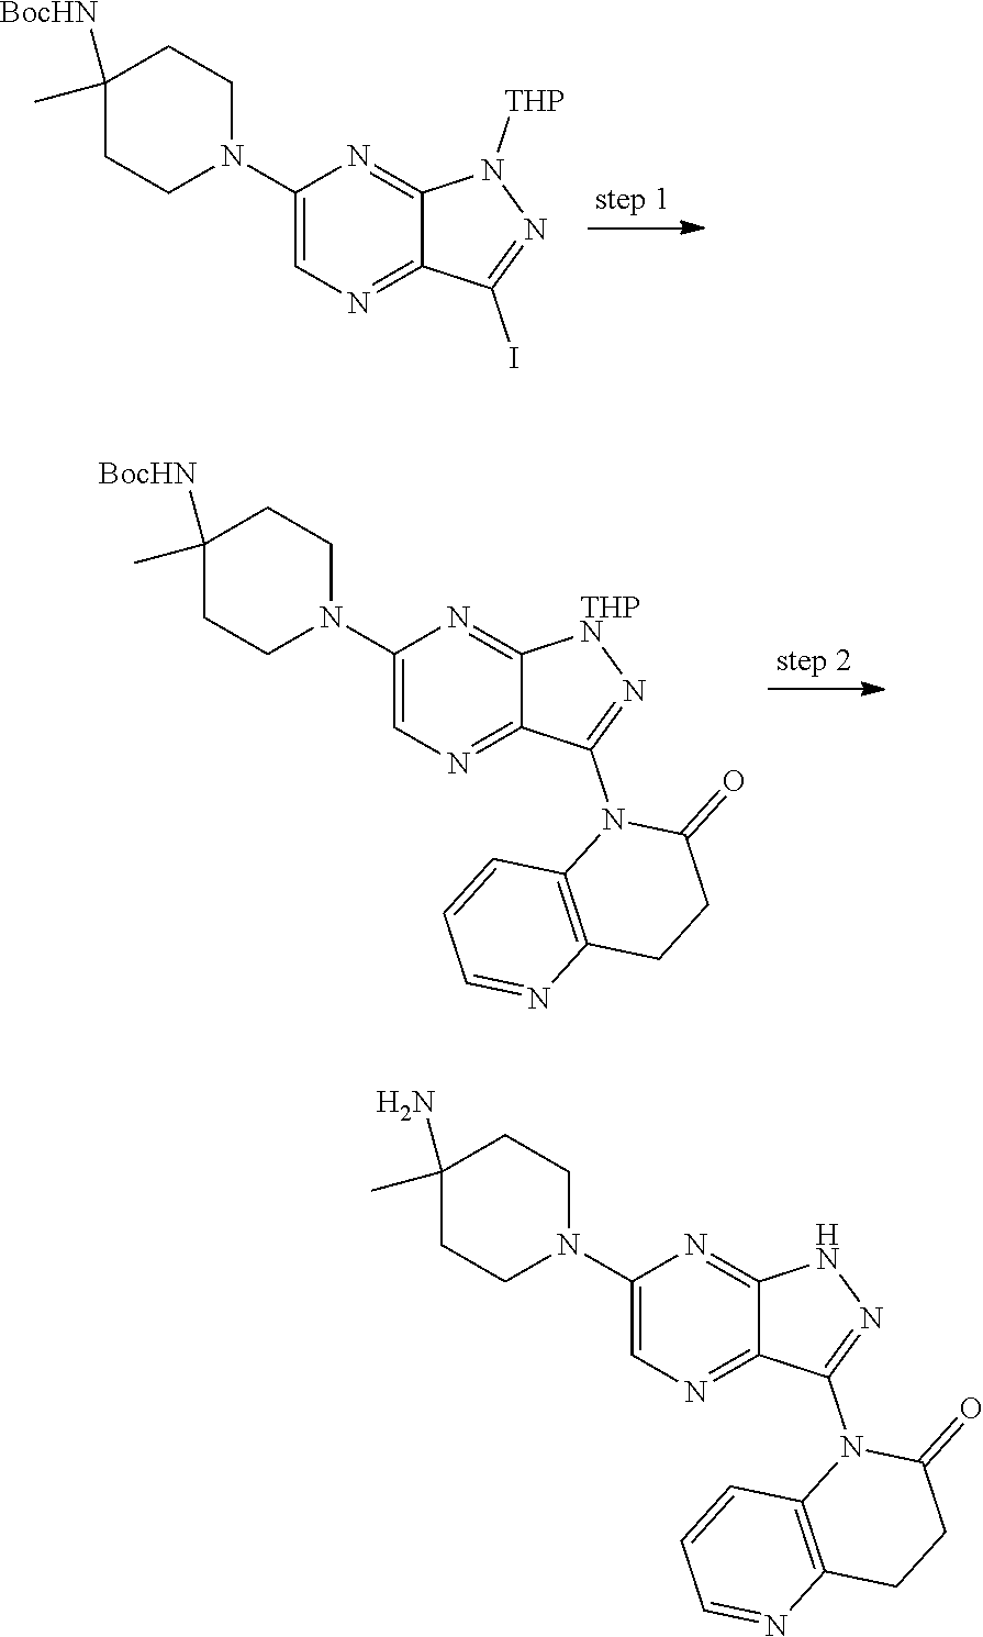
C1(N2CCC(C)([BocHN])CC2)=CN=C2C(=N1)N([THP])N=C2I.C1(N2CCC(C)([BocHN])CC2)=CN=C2C(=N1)[THPN]N=C2N1C2=C(CCC1=O)N=CC=C2.C1(N2CCC(C)(N)CC2)=CN=C2C(=N1)NN=C2N1C2=C(CCC1=O)N=CC=C2
